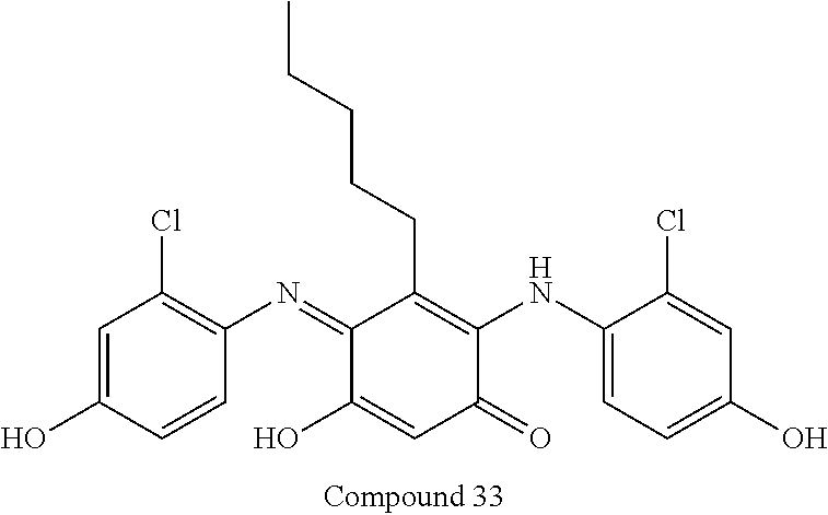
C1=C(O)C=CC(N=C2C(O)=CC(=O)C(NC3=CC=C(O)C=C3Cl)=C2CCCCC)=C1Cl
